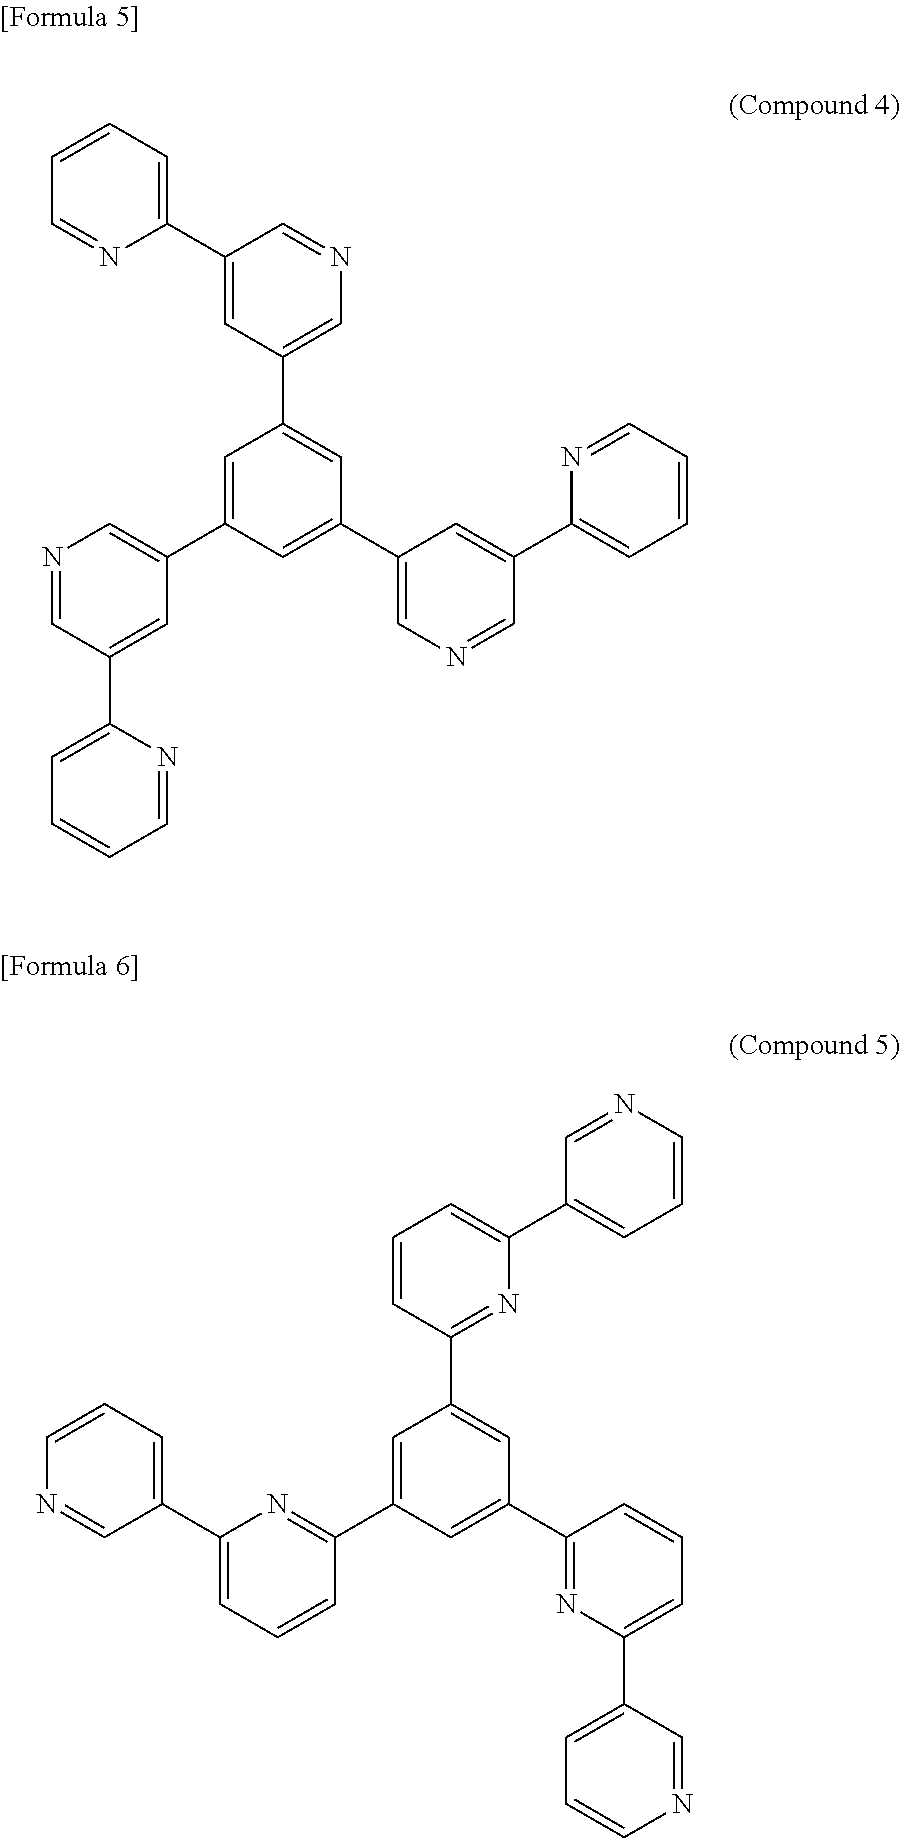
C1(C2=CC(C3=CC(C4=CN=CC(C5=CC=CC=N5)=C4)=CC(C4=CN=CC(C5=CC=CC=N5)=C4)=C3)=CN=C2)=CC=CC=N1.C1(C2=CC=CC(C3=CC(C4=NC(C5=CC=CN=C5)=CC=C4)=CC(C4=NC(C5=CC=CN=C5)=CC=C4)=C3)=N2)=CC=CN=C1
